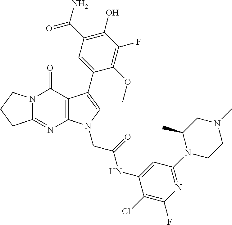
C12=NC3=C(C(=O)N1CCC2)C(C1=CC(C(N)=O)=C(O)C(F)=C1OC)=CN3CC(NC1=CC(N2CCN(C)CC2C)=NC(F)=C1Cl)=O
